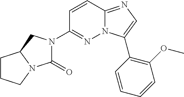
N1(C2=NN3C(=NC=C3C3=C(OC)C=CC=C3)C=C2)C(=O)N2C(C1)CCC2
